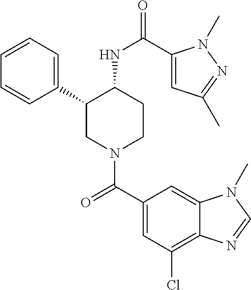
C1=CC=C(C2CN(C(C3=CC(Cl)=C4C(=C3)N(C)C=N4)=O)CCC2NC(=O)C2=CC(C)=NN2C)C=C1
